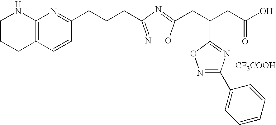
C1CCC2=C(N1)N=C(CCCC1=NOC(CC(CC(O)=O)C3=NC(C4=CC=CC=C4)=NO3)=N1)C=C2.[CF3COOH]
